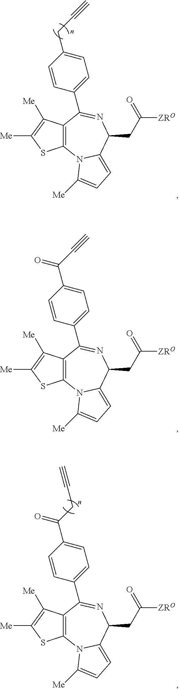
C12=C(C([Me])=C([Me])S1)C(C1=CC=C(CC#C)C=C1)=NC(CC(=O)[ZRO])C1=CC=C([Me])N21.C12=C(C([Me])=C([Me])S1)C(C1=CC=C(C(C#C)=O)C=C1)=NC(CC(=O)[ZRO])C1=CC=C([Me])N21.C12=C(C([Me])=C([Me])S1)C(C1=CC=C(C(CC#C)=O)C=C1)=NC(CC(=O)[ZRO])C1=CC=C([Me])N21
